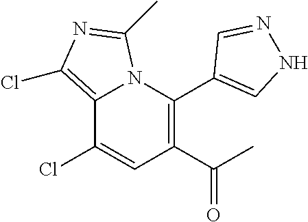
C12=C(Cl)N=C(C)N1C(C1=CNN=C1)=C(C(=O)C)C=C2Cl
